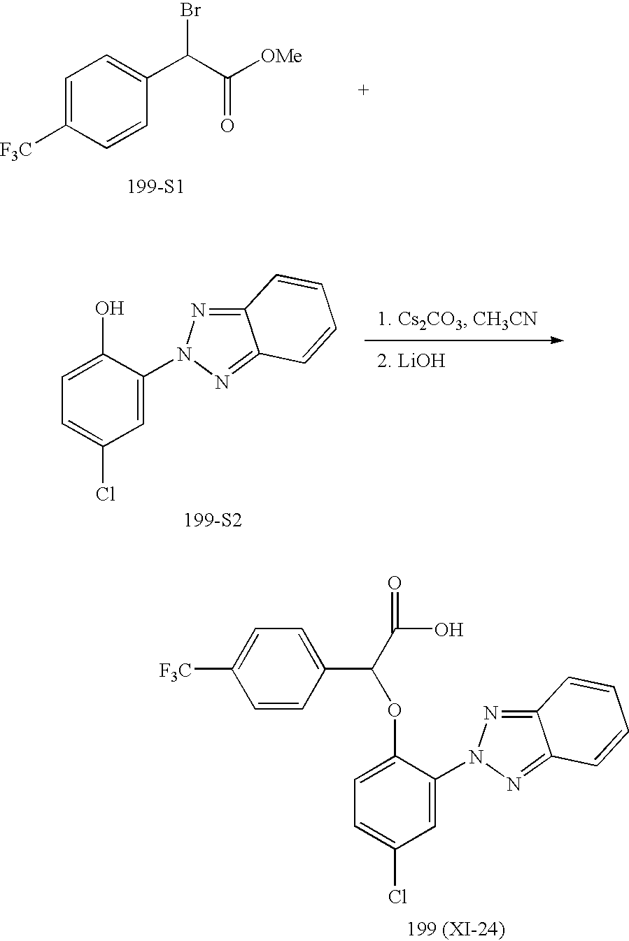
C1=C([F3C])C=CC(C(Br)C([OMe])=O)=C1.[199-S1].[199-S2].C1(O)=CC=C(Cl)C=C1N1N=C2C(=N1)C=CC=C2.[199 (XI-24)].C1(OC(C2=CC=C([F3C])C=C2)C(O)=O)=CC=C(Cl)C=C1N1N=C2C(=N1)C=CC=C2
